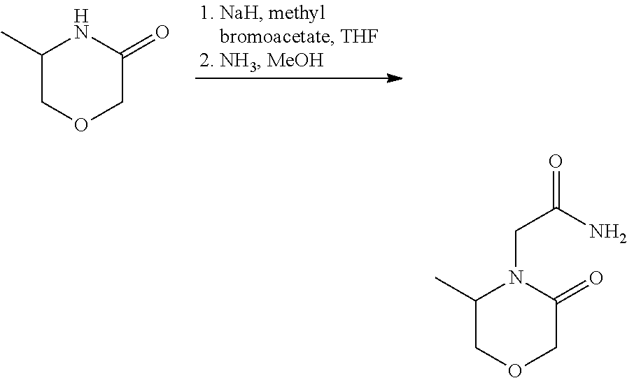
C1(C)COCC(=O)N1.C1(C)COCC(=O)N1CC(=O)N
